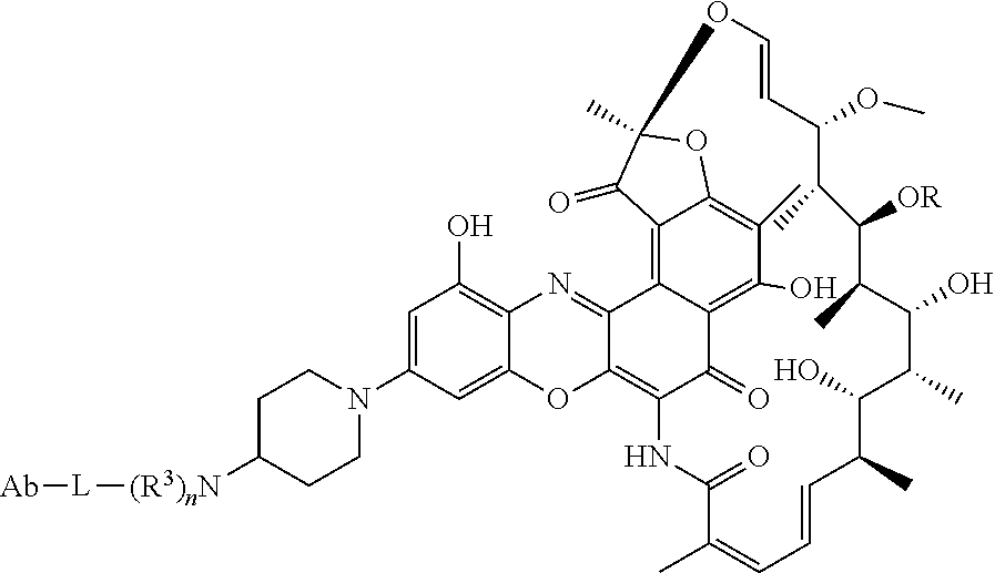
C12=C3C(=O)C4=C(O)C(C)=C5C(=C4C1=NC1=C(O)C=C(N4CCC([(R3)nN][L][Ab])CC4)C=C1O2)C(=O)C(C)(O5)OC=CC(OC)C(C)C([OR])C(C)C(O)C(C)C(O)C(C)C=CC=C(C)C(=O)N3
